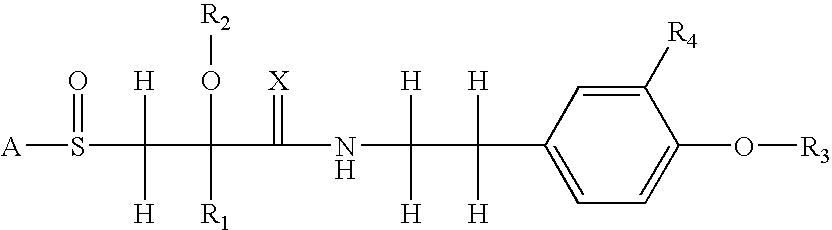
C1=C(C([H])([H])C([H])([H])NC(=[X])C(O[R2])(C([H])([H])S([A])=O)[R1])C=C([R4])C(O[R3])=C1
